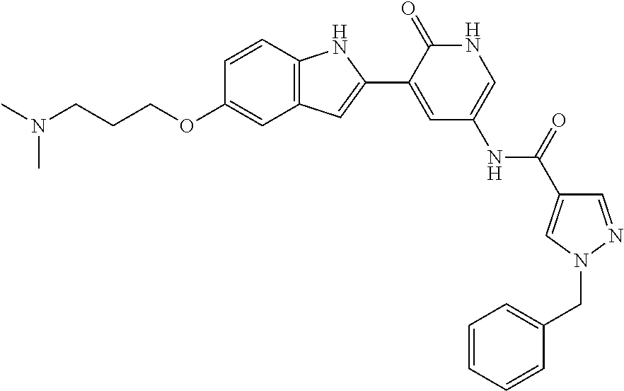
C1=NN(CC2=CC=CC=C2)C=C1C(=O)NC1=CNC(=O)C(C2=CC3=C(N2)C=CC(OCCCN(C)C)=C3)=C1
